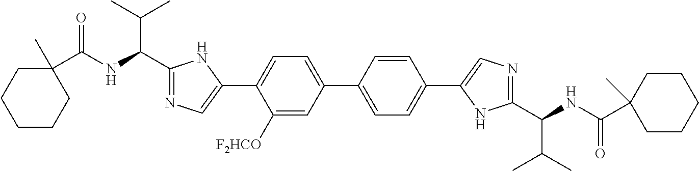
C1([F2HCO])=CC(C2=CC=C(C3=CN=C(C(NC(C4(C)CCCCC4)=O)C(C)C)N3)C=C2)=CC=C1C1=CN=C(C(NC(C2(C)CCCCC2)=O)C(C)C)N1
